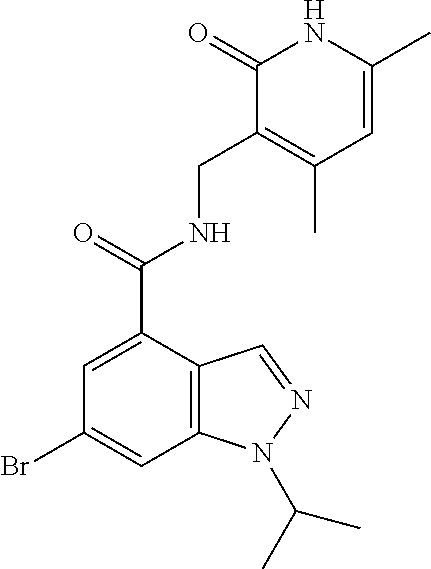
C12=C(C(C(=O)NCC3=C(C)C=C(C)NC3=O)=CC(Br)=C1)C=NN2C(C)C
